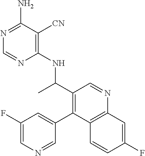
N(C(C1=C(C2=CC(F)=CN=C2)C2=C(N=C1)C=C(F)C=C2)C)C1=C([CN])C(N)=NC=N1
